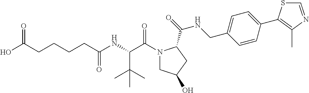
N1(C(C(NC(CCCCC(O)=O)=O)C(C)(C)C)=O)CC(O)CC1C(=O)NCC1=CC=C(C2=C(C)N=CS2)C=C1
